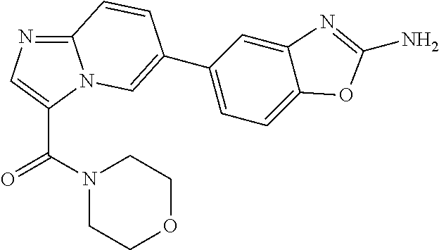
N1(C(=O)C2=CN=C3N2C=C(C2=CC=C4C(=C2)N=C(N)O4)C=C3)CCOCC1
